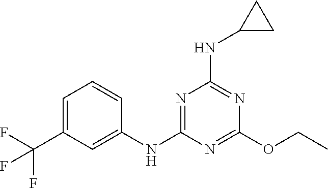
FC(C1=CC=CC(NC2=NC(NC3CC3)=NC(OCC)=N2)=C1)(F)F
